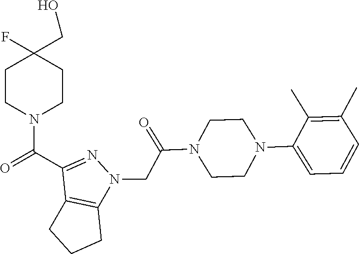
O=C(C1=NN(CC(=O)N2CCN(C3=CC=CC(C)=C3C)CC2)C2=C1CCC2)N1CCC(F)(CO)CC1
